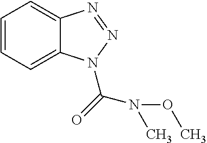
C1=CC=C2C(=C1)N=NN2C(=O)N(OC)C
